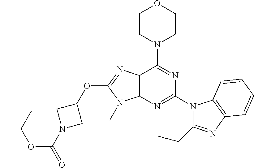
C12=C(N=C(N3C(CC)=NC4=C3C=CC=C4)N=C1N1CCOCC1)N(C)C(OC1CN(C(=O)OC(C)(C)C)C1)=N2
